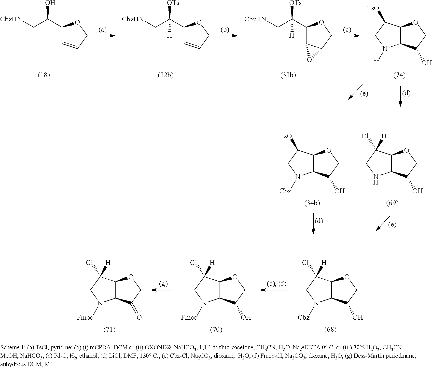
C12C(C([TsO])CN1[H])OCC2O.C12C(C(C[CbzHN])([OTs])[H])OCC1O2.C1=CCOC1C(C[CbzHN])([OTs])[H].C1=CCOC1C(C[CbzHN])O.C12C(C(Cl)([H])CN1[Fmoc])OCC2O.C12C(C(Cl)([H])CN1[Fmoc])OCC2=O.C12C(C(Cl)([H])CN1[Cbz])OCC2O.C12C(C(Cl)([H])CN1)OCC2O.C12C(C([TsO])CN1[Cbz])OCC2O
